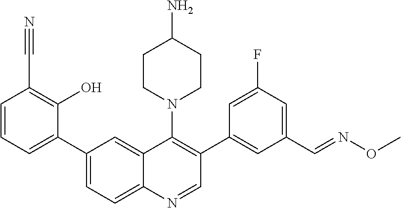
C1=CC=C(C2=CC=C3C(=C2)C(N2CCC(N)CC2)=C(C2=CC(C=NOC)=CC(F)=C2)C=N3)C(O)=C1C#N
